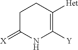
C1([Y])=C([Het])CCC(=[X])N1
